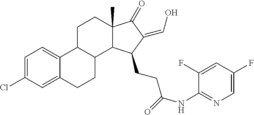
C12(C)C(=O)C(=CO)C(CCC(=O)NC3=NC=C(F)C=C3F)C1C1C(C3=CC=C(Cl)C=C3CC1)CC2
